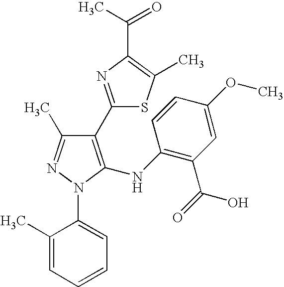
C1(C2=NC(C(C)=O)=C(C)S2)=C(NC2=C(C(=O)O)C=C(OC)C=C2)N(C2=CC=CC=C2C)N=C1C
